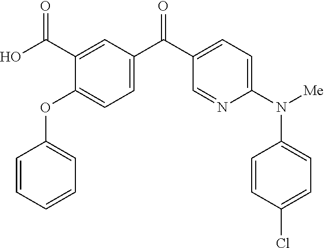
C1=NC(N([Me])C2=CC=C(Cl)C=C2)=CC=C1C(=O)C1=CC=C(OC2=CC=CC=C2)C(C(O)=O)=C1
